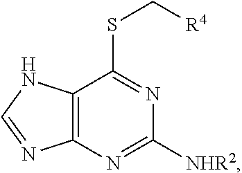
N1=C(SC[R4])C2=C(N=C1[NHR2])N=CN2
